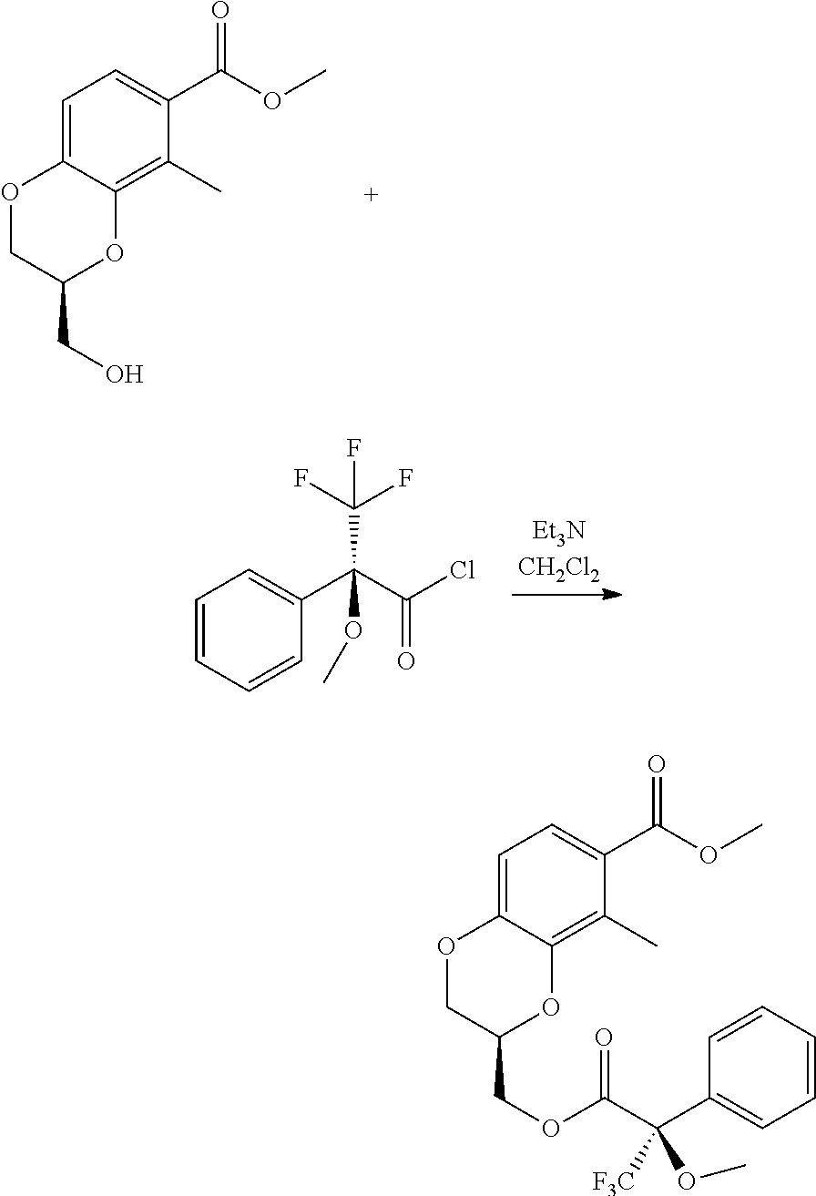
C1=C2C(=C(C)C(C(OC)=O)=C1)OC(CO)CO2.C1=CC=CC(C(C(Cl)=O)(C(F)(F)F)OC)=C1.C1=C2C(=C(C)C(C(OC)=O)=C1)OC(COC(C(C1=CC=CC=C1)(OC)[F3C])=O)CO2
